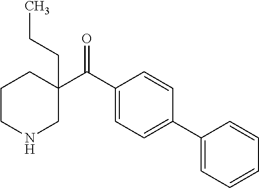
C1(C(C2=CC=C(C3=CC=CC=C3)C=C2)=O)(CCC)CCCNC1
